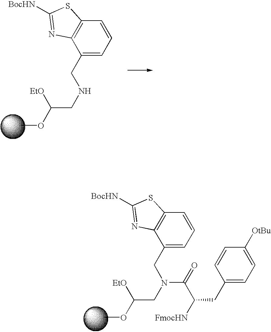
COC(CN(CC1=CC=CC2=C1N=C([BocHN])S2)C(C([FmocHN])CC1=CC=C([OtBu])C=C1)=O)[EtO].COC(CNCC1=CC=CC2=C1N=C([BocHN])S2)[EtO]
